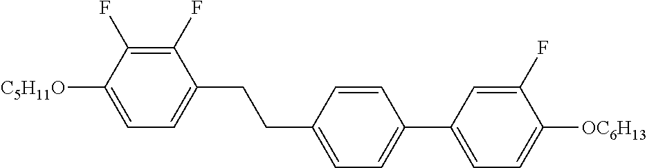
C1(F)=C(F)C([C5H11O])=CC=C1CCC1=CC=C(C2=CC=C([OC6H13])C(F)=C2)C=C1
